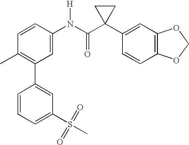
C1(N(C(C2(C3=CC4=C(C=C3)OCO4)CC2)=O)[H])=CC(C2=CC(S(C)(=O)=O)=CC=C2)=C(C)C=C1
